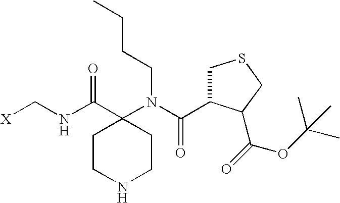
C1CNCCC1(N(CCCC)C(=O)C1CSCC1C(=O)OC(C)(C)C)C(=O)NC[X]
